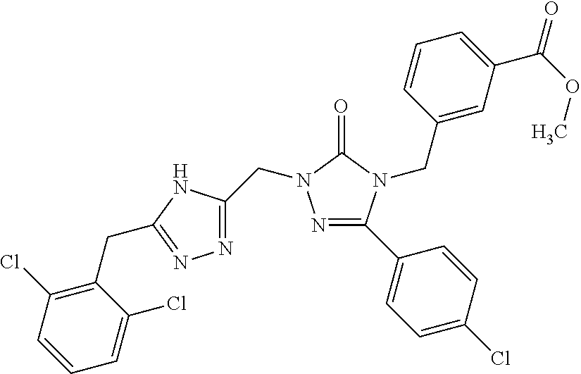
N1=C(C2=CC=C(Cl)C=C2)N(CC2=CC(C(=O)OC)=CC=C2)C(=O)N1CC1=NN=C(CC2=C(Cl)C=CC=C2Cl)N1
